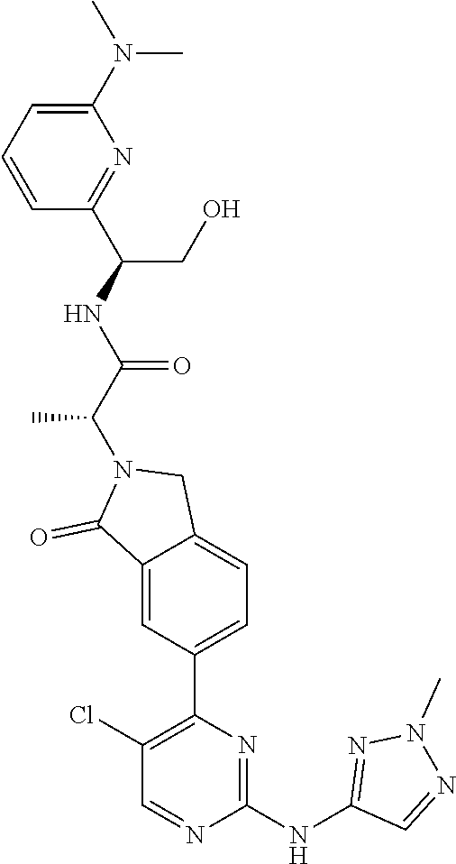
C1(NC2=NN(C)N=C2)=NC(C2=CC=C3C(=C2)C(=O)N(C(C(NC(CO)C2=NC(N(C)C)=CC=C2)=O)C)C3)=C(Cl)C=N1
